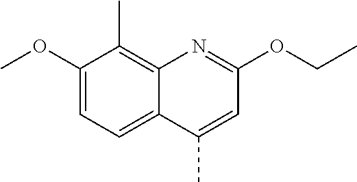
C1(OC)=CC=C2C(=C1C)N=C(OCC)C=C2C
